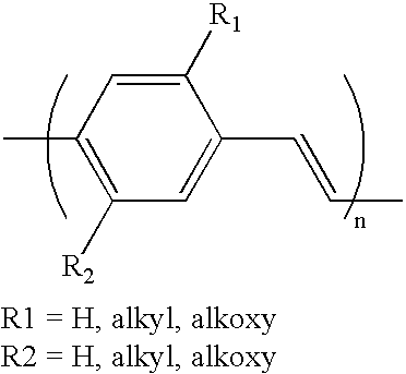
C1([R1])=CC(C)=C([R2])C=C1C=CC
